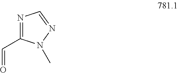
C1(C=O)=NC=NN1C
